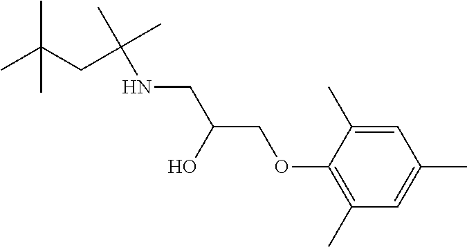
C1(C)=C(OCC(CNC(C)(CC(C)(C)C)C)O)C(C)=CC(C)=C1
